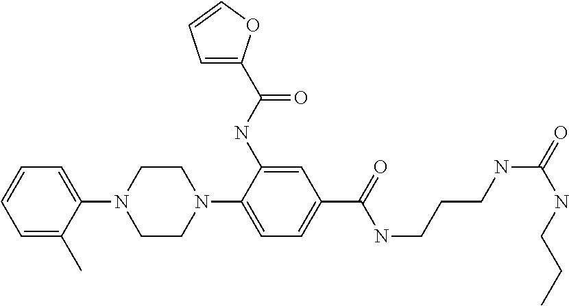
C1=C(C)C(N2CCN(C3=CC=C(C(=O)NCCCNC(=O)NCCC)C=C3NC(=O)C3=CC=CO3)CC2)=CC=C1
